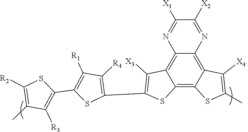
C12=C3C(=C4C(=C1C([X3])=C(C1=C([R4])C([R1])=C(C5=C([R3])C(C)=C([R2])S5)S1)S2)N=C([X1])C([X2])=N4)C([X4])=C(C)S3
